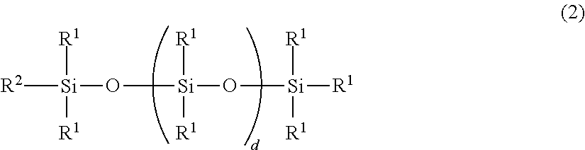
[Si]([R1])(O[Si]([R1])([R1])[R1])([R1])O[Si]([R2])([R1])[R1]
